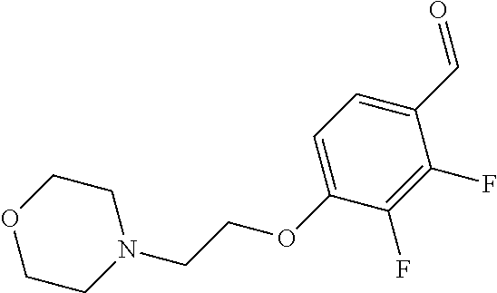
C1(C=O)=CC=C(OCCN2CCOCC2)C(F)=C1F
